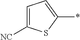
C1=C([NC])SC(*)=C1
